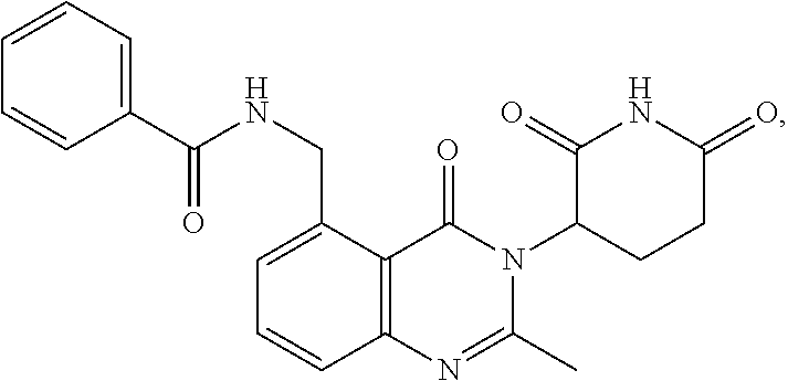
C12=C(C(CNC(=O)C3=CC=CC=C3)=CC=C1)C(=O)N(C1CCC(=O)NC1=O)C(C)=N2
